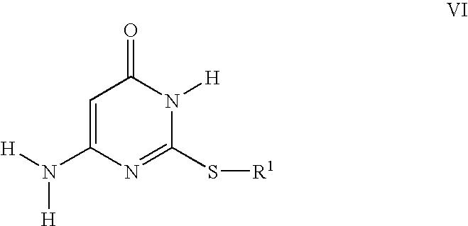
C1=C(N([H])[H])N=C(S[R1])N([H])C1=O
